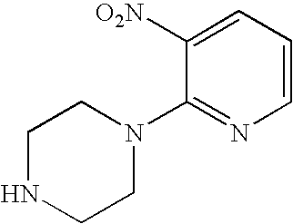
C1NCCN(C2=NC=CC=C2[O2N])C1
